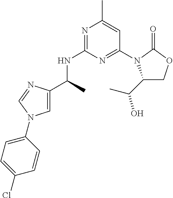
N1=C(NC(C)C2=CN(C3=CC=C(Cl)C=C3)C=N2)N=C(N2C(C(C)O)COC2=O)C=C1C
